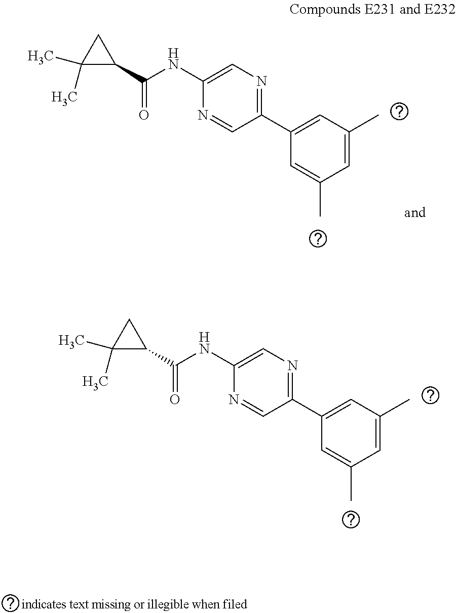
C1=C(C)C=C(C)C=C1C1=NC=C(NC(=O)C2CC2(C)C)N=C1.C1=C(C)C=C(C)C=C1C1=NC=C(NC(=O)C2CC2(C)C)N=C1
